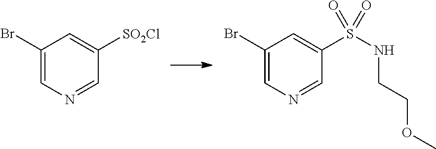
C1(Br)=CN=CC([SO2Cl])=C1.C1(Br)=CN=CC(S(NCCOC)(=O)=O)=C1
